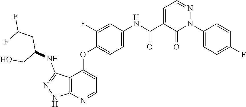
N1=CC=C(C(=O)NC2=CC=C(OC3=CC=NC4=C3C(NC(CO)CC(F)F)=NN4)C(F)=C2)C(=O)N1C1=CC=C(F)C=C1
